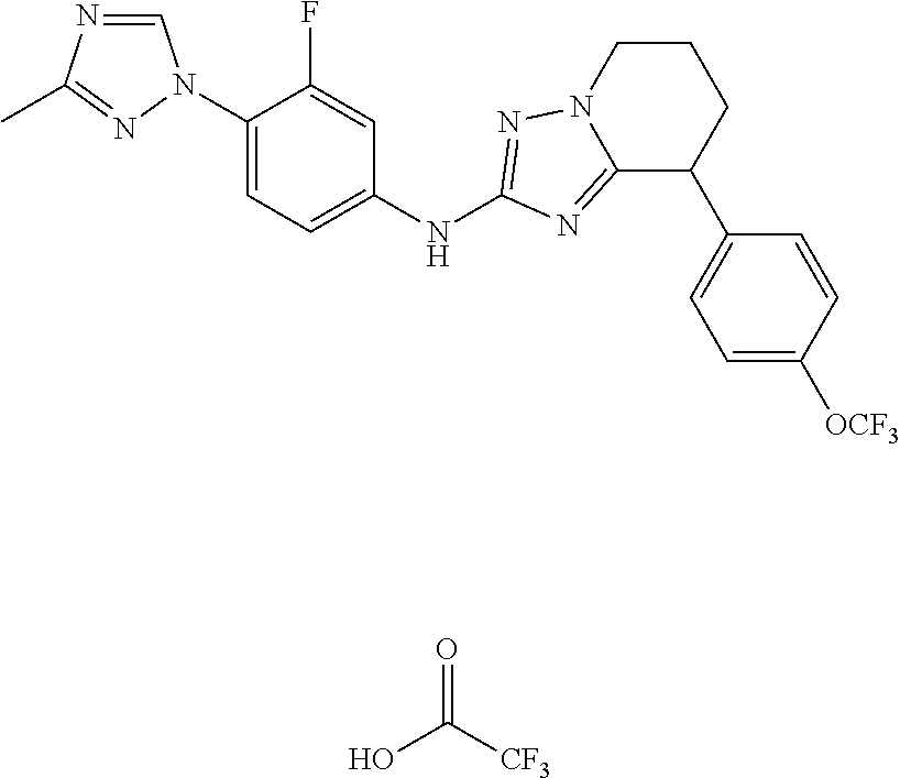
C1=NC(C)=NN1C1=CC=C(NC2=NN3CCCC(C4=CC=C([OCF3])C=C4)C3=N2)C=C1F.OC([CF3])=O
